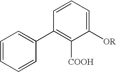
C1([OR])=CC=CC(C2=CC=CC=C2)=C1[COOH]
